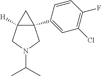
C12(C3=CC(Cl)=C(F)C=C3)C([H])(CN(C(C)C)C1)C2
